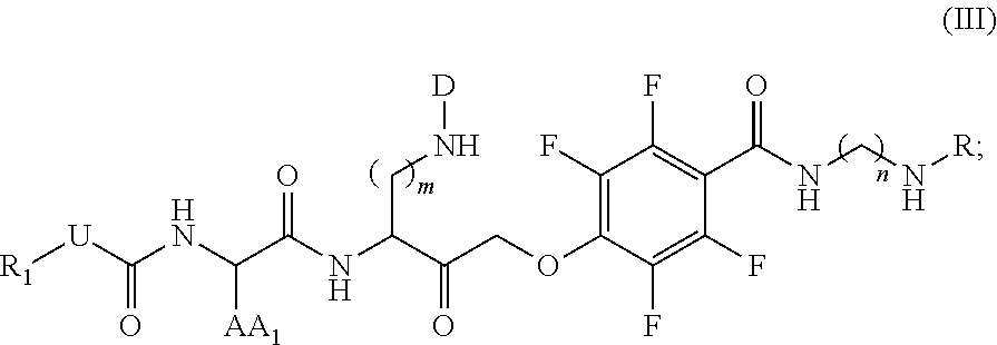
C1(F)=C(OCC(C(NC(C(NC([U][R1])=O)[AA1])=O)CN[D])=O)C(F)=C(F)C(C(NCN[R])=O)=C1F
